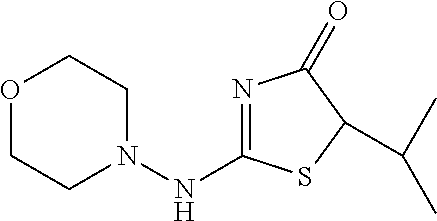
N1=C(NN2CCOCC2)SC(C(C)C)C1=O
